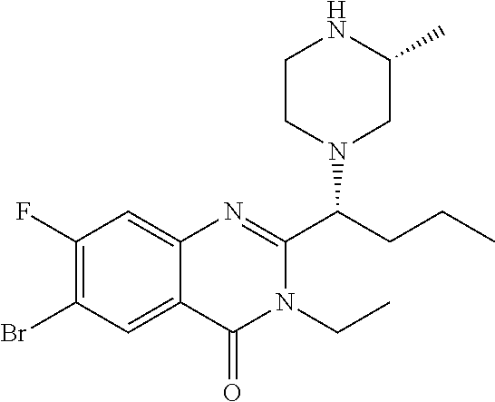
C1(F)=C(Br)C=C2C(=C1)N=C(C(CCC)N1CC(C)NCC1)N(CC)C2=O
